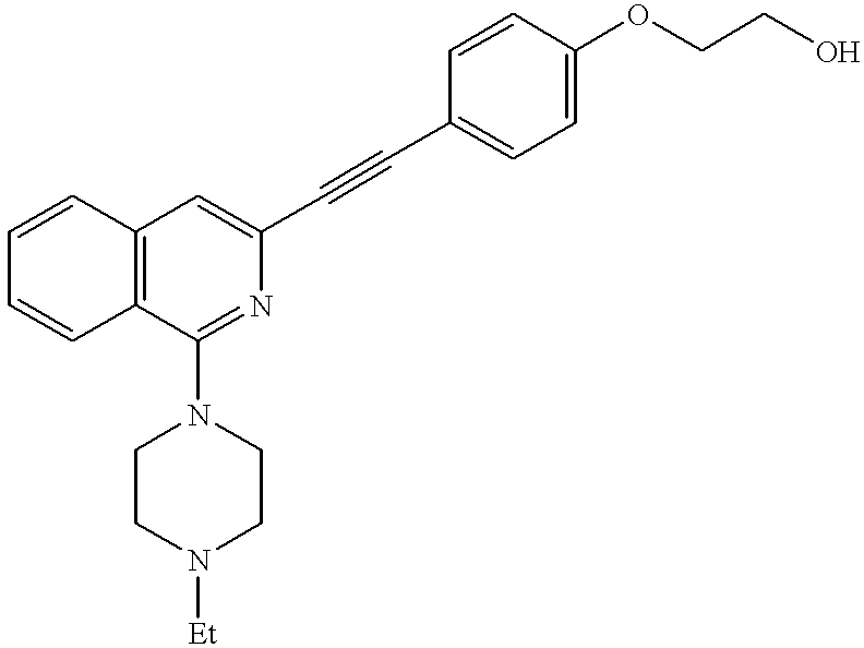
C1=CC=CC2=C1C=C(C#CC1=CC=C(OCCO)C=C1)N=C2N1CCN([Et])CC1
